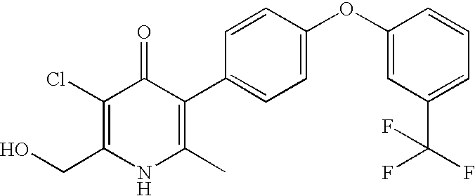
C1=C(OC2=CC(C(F)(F)F)=CC=C2)C=CC(C2=C(C)NC(CO)=C(Cl)C2=O)=C1
